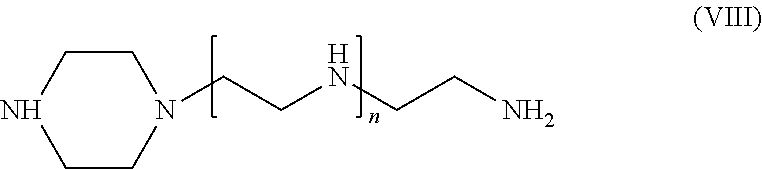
N1(CCNCCN)CCNCC1
